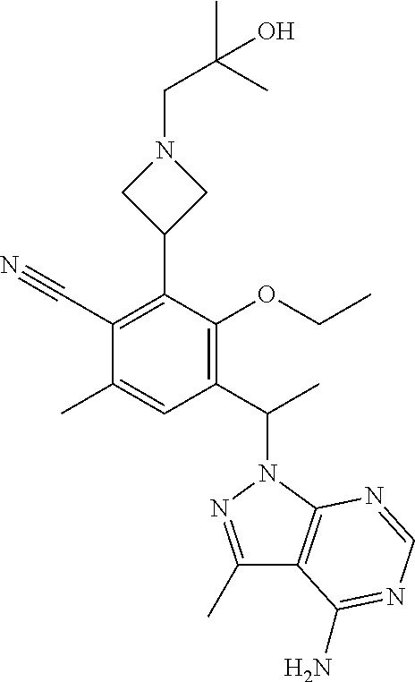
C1(C#N)=C(C2CN(CC(C)(C)O)C2)C(OCC)=C(C(C)N2N=C(C)C3=C2N=CN=C3N)C=C1C
